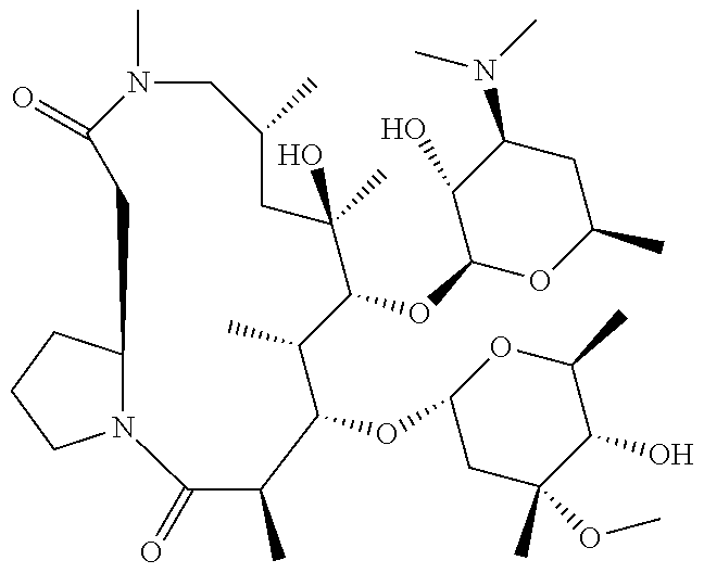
N12C(CCC1)CC(=O)N(C)CC(C)CC(C)(O)C(OC1OC(C)CC(N(C)C)C1O)C(C)C(OC1CC(C)(OC)C(O)C(C)O1)C(C)C2=O
